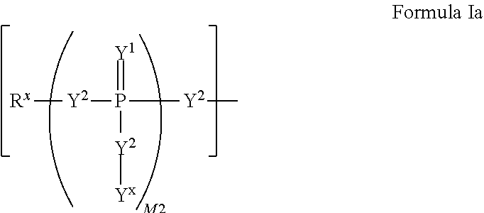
[Rx][Y2]P([Y2]C)(=[Y1])[Y2][Yx]
